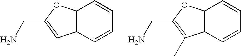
C12=C(C=CC=C1)C=C(CN)O2.C12=C(C=CC=C1)C(C)=C(CN)O2
